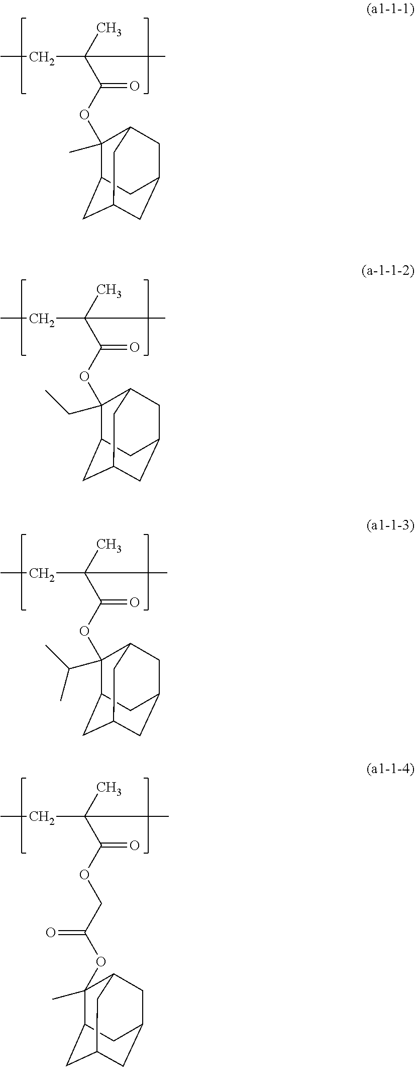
CC(C(OC1(C)C2CC3CC(CC1C3)C2)=O)(CC)C.CC(C(OC1(CC)C2CC3CC(CC1C3)C2)=O)(CC)C.CC(C(OC1(C(C)C)C2CC3CC(CC1C3)C2)=O)(CC)C.CC(C(OCC(OC1(C)C2CC3CC(CC1C3)C2)=O)=O)(CC)C
